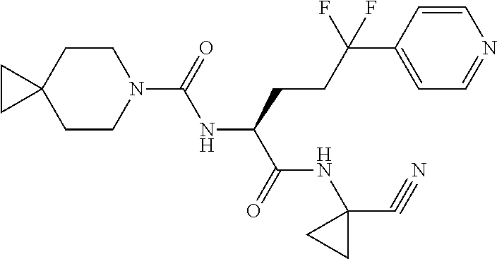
C1CN(C(NC(C(NC2(C#N)CC2)=O)CCC(C2=CC=NC=C2)(F)F)=O)CCC12CC2
